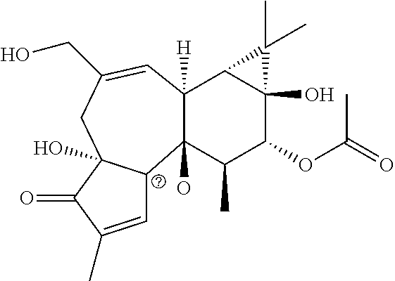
C1=C(C)C(=O)C2(O)C1C1(O)C([H])(C3C(O)(C(OC(=O)C)C1C)C3(C)C)C=C(CO)C2
